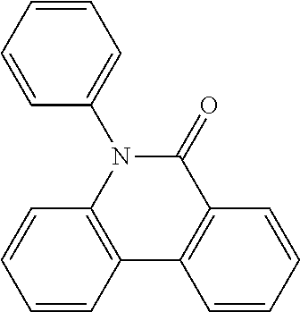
C12=C(N(C3=CC=CC=C3)C(=O)C3=C1C=CC=C3)C=CC=C2
